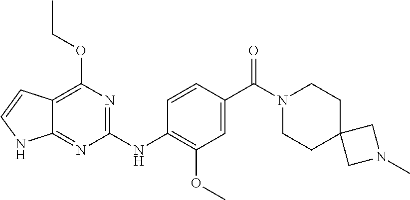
C1(NC2=C(OC)C=C(C(N3CCC4(CC3)CN(C)C4)=O)C=C2)=NC(OCC)=C2C(=N1)NC=C2
